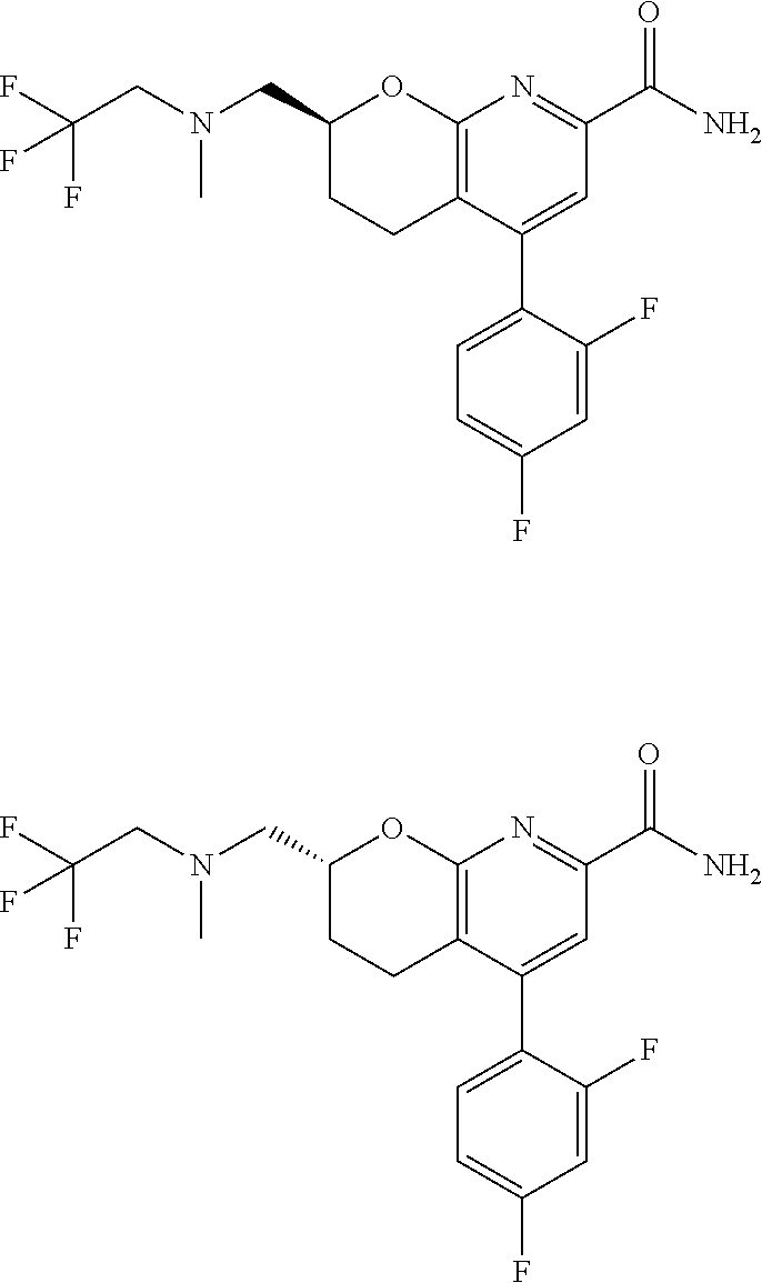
C1(CN(CC(F)(F)F)C)CCC2=C(O1)N=C(C(N)=O)C=C2C1=CC=C(F)C=C1F.C1(CN(CC(F)(F)F)C)CCC2=C(O1)N=C(C(N)=O)C=C2C1=CC=C(F)C=C1F
